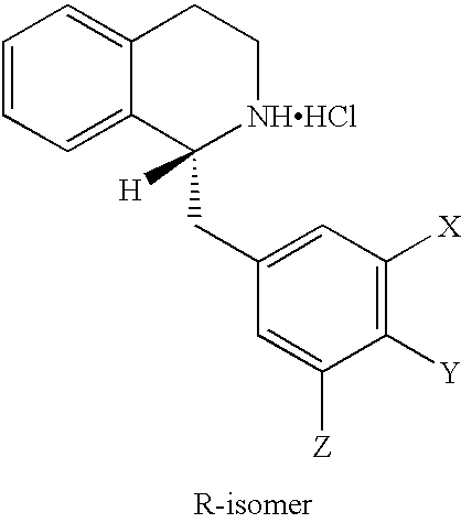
C12=CC=CC=C1CC[NHHCl]C2(CC1=CC([X])=C([Y])C([Z])=C1)[H]
